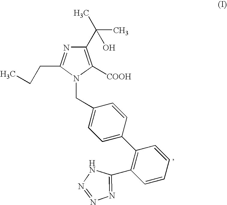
N1(CC2=CC=C(C3=C(C4=NN=NN4)C=CC=C3)C=C2)C([COOH])=C(C(C)(C)O)N=C1CCC
